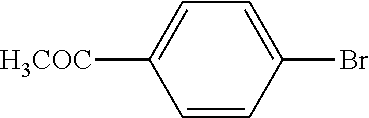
C1=CC(Br)=CC=C1[H3COC]
